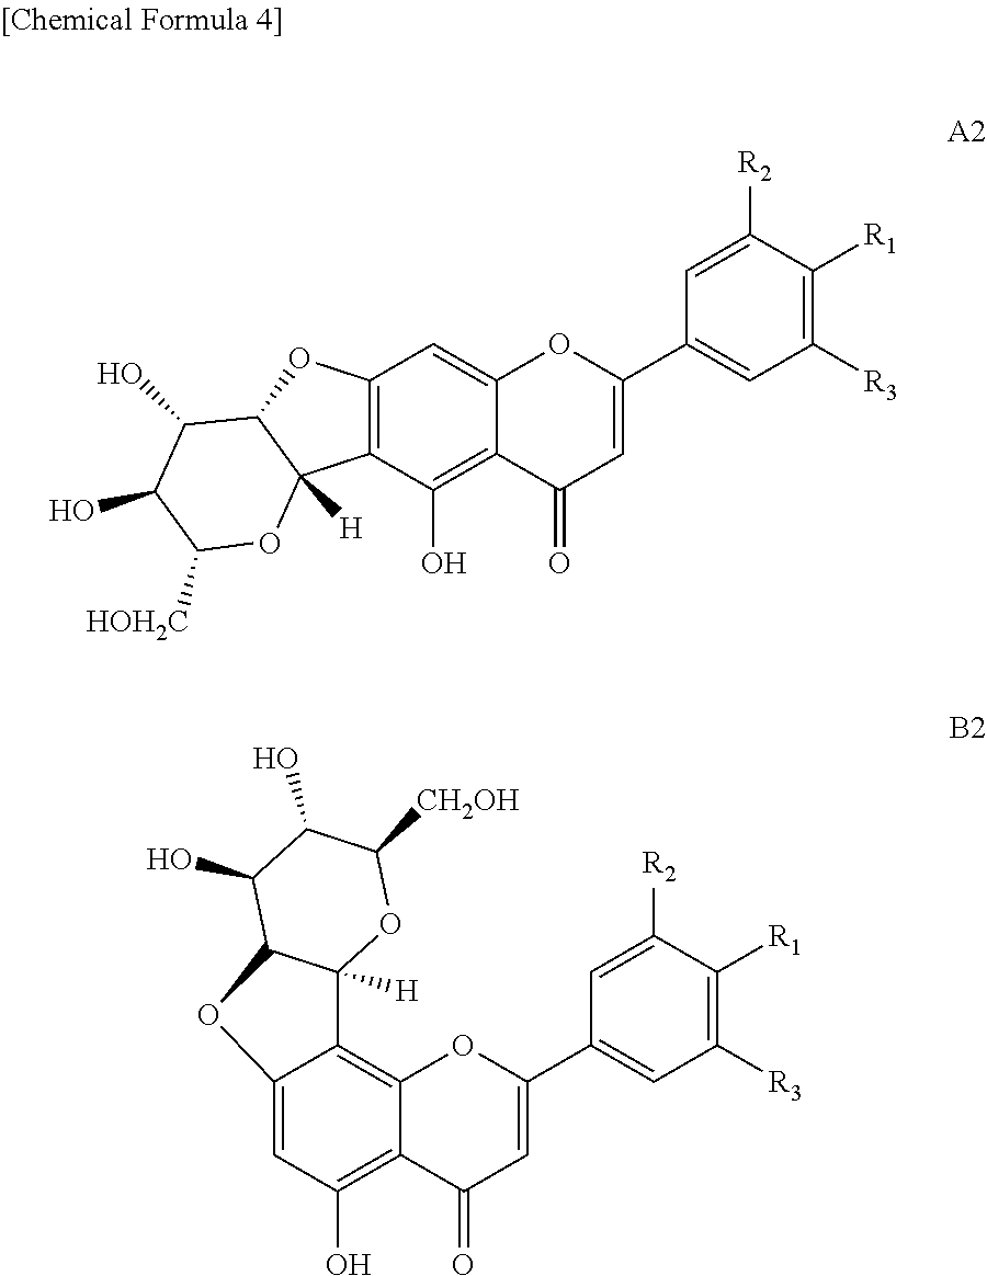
C12=C(C(O)=C3C(=C1)OC(C1=CC([R3])=C([R1])C([R2])=C1)=CC3=O)C1([H])C(O2)C(O)C(O)C([HOH2C])O1.C1=C2C(=C3C(=C1O)C(=O)C=C(C1=CC([R3])=C([R1])C([R2])=C1)O3)C1([H])C(O2)C(O)C(O)C([CH2OH])O1
